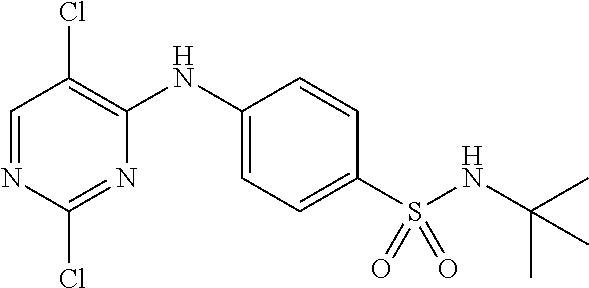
C1=NC(Cl)=NC(NC2=CC=C(S(NC(C)(C)C)(=O)=O)C=C2)=C1Cl
